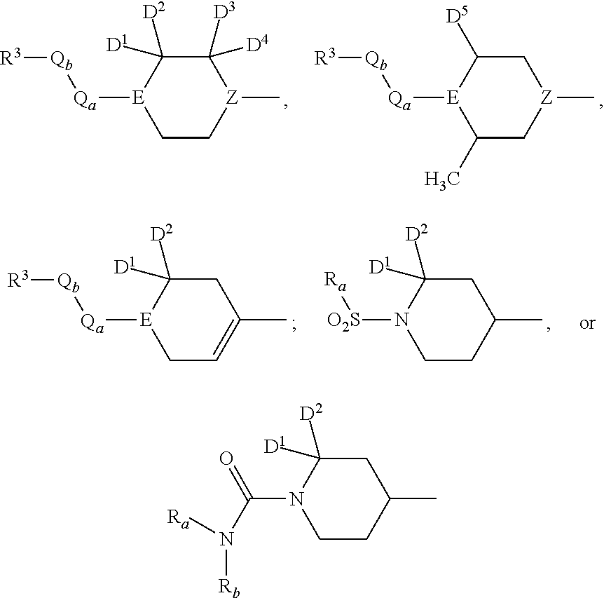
C1CC(C)CC([D1])([D2])N1C(=O)N([Rb])[Ra].C1C[Z](C)C([D3])([D4])C([D1])([D2])[E]1[Qa][Qb][R3].C1(C)C[Z](C)CC([D5])[E]1[Qa][Qb][R3].C1CC(C)CC([D1])([D2])N1[O2S][Ra].C1C=C(C)CC([D1])([D2])[E]1[Qa][Qb][R3]
